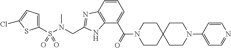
C1(S(N(CC2=NC3=C(N2)C(C(N2CCC4(CC2)CCN(C2=CC=NC=C2)CC4)=O)=CC=C3)C)(=O)=O)=CC=C(Cl)S1
